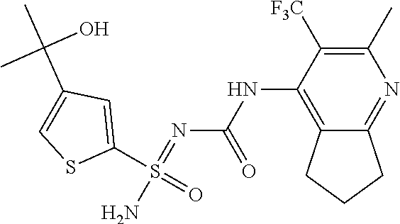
C1(NC(N=S(N)(C2=CC(C(C)(O)C)=CS2)=O)=O)=C2CCCC2=NC(C)=C1[F3C]
